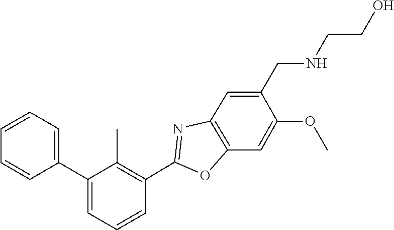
C12=C(OC(C3=C(C)C(C4=CC=CC=C4)=CC=C3)=N1)C=C(OC)C(CNCCO)=C2
